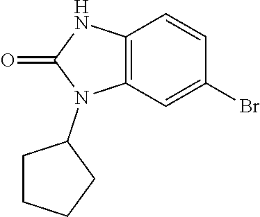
C12=C(C=C(Br)C=C1)N(C1CCCC1)C(=O)N2
